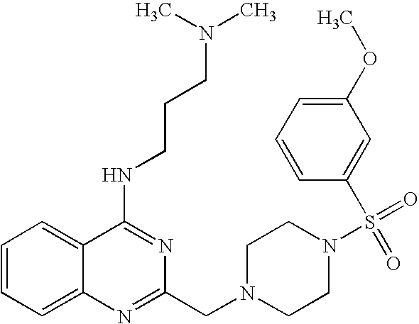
C1=CC=C2C(=C1)C(NCCCN(C)C)=NC(CN1CCN(S(=O)(=O)C3=CC(OC)=CC=C3)CC1)=N2
